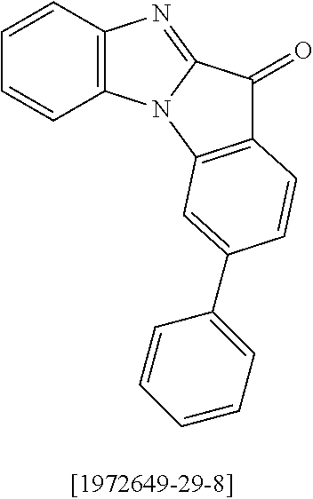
C1=CC2=C(C=C1)N1C(=N2)C(=O)C2=C1C=C(C1=CC=CC=C1)C=C2
